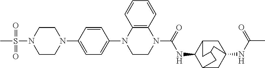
CS(N1CCN(C2=CC=C(N3CCN(C(NC4C5CC6(NC(C)=O)CC4CC(C5)C6)=O)C4=C3C=CC=C4)C=C2)CC1)(=O)=O
